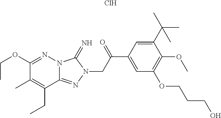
Cl.C1(OCC)=NN2C(=NN(CC(C3=CC(OCCCO)=C(OC)C(C(C)(C)C)=C3)=O)C2=N)C(CC)=C1C
